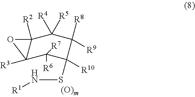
C12([R3])C([R2])(C([R4])([R5])C([R8])([R9])C([R10])(SN[R1])C1([R7])[R6])O2
